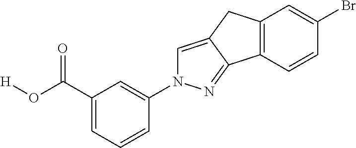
C1(C(O[H])=O)=CC=CC(N2C=C3C(=N2)C2=C(C3)C=C(Br)C=C2)=C1
